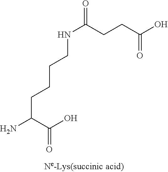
NC(C(O)=O)CCCCNC(=O)CCC(O)=O
